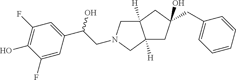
C12([H])CC(CC3=CC=CC=C3)(O)CC1([H])CN(CC(C1=CC(F)=C(O)C(F)=C1)O)C2
